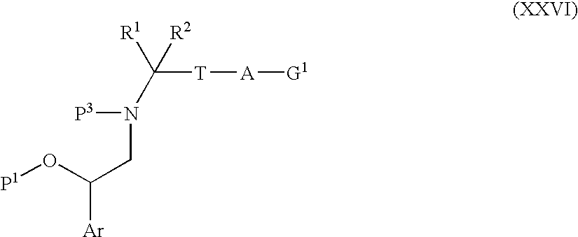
[P1]OC([Ar])CN([P3])C([T][A][G1])([R1])[R2]
